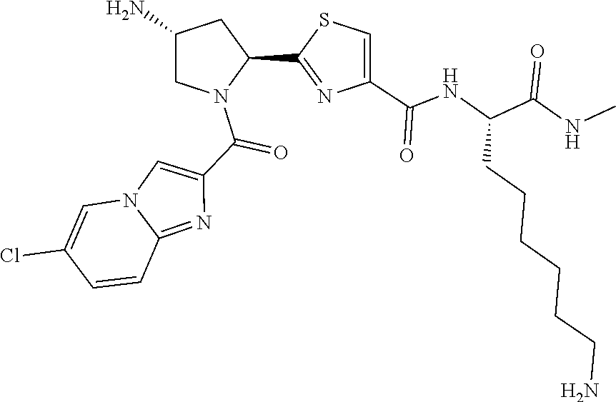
C1(C2=NC(C(NC(C(=O)NC)CCCCCCN)=O)=CS2)CC(N)CN1C(C1=CN2C(=N1)C=CC(Cl)=C2)=O
